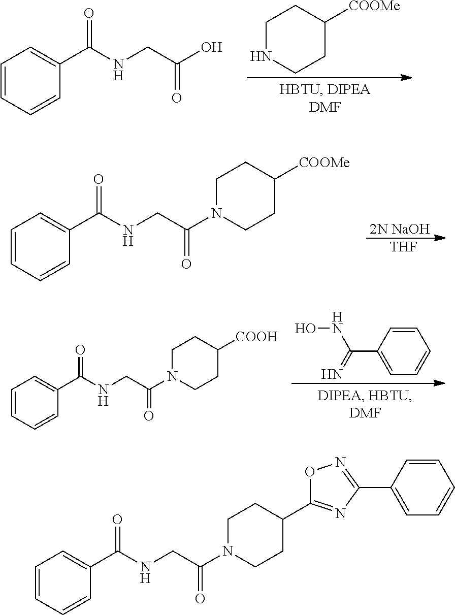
C1=CC=CC(C(NCC(O)=O)=O)=C1.C1NCCC([COOMe])C1.C1=CC=CC(C(NCC(N2CCC([COOMe])CC2)=O)=O)=C1.[2N NaOH].[THF].C1=CC=CC(C(NCC(N2CCC([COOH])CC2)=O)=O)=C1.C1=CC(C(=N)NO)=CC=C1.C1=CC=CC(C(NCC(N2CCC(C3=NC(C4=CC=CC=C4)=NO3)CC2)=O)=O)=C1
